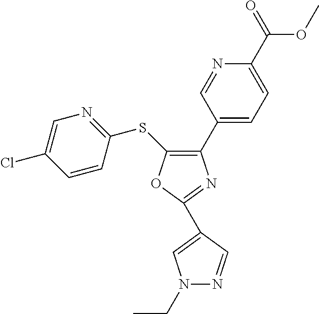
C1=CC(SC2=C(C3=CC=C(C(OC)=O)N=C3)N=C(C3=CN(CC)N=C3)O2)=NC=C1Cl
